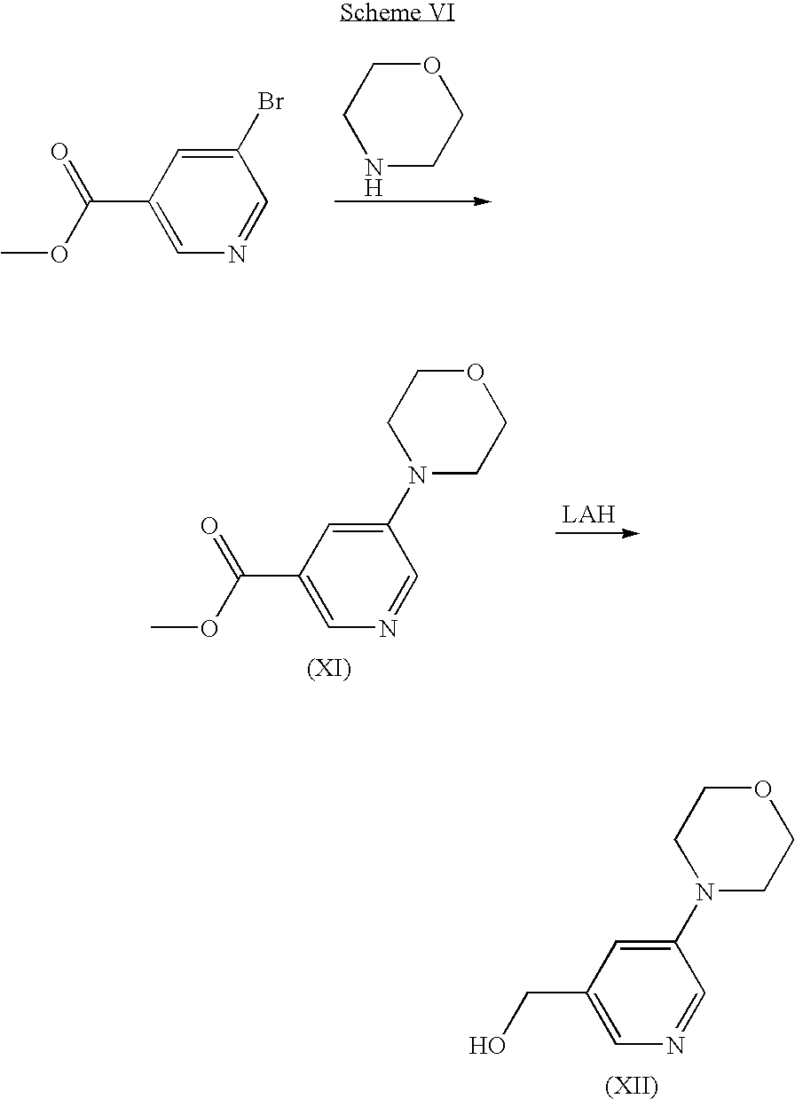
C1(CO)=CN=CC(N2CCOCC2)=C1.C1CNCCO1.C1(C(=O)OC)=CN=CC(Br)=C1.C1(C(=O)OC)=CN=CC(N2CCOCC2)=C1
